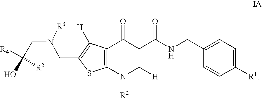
[R4]C(CN([R3])CC1=C([H])C2=C(S1)N([R2])C([H])=C(C(NCC1=CC=C([R1])C=C1)=O)C2=O)(O)[R5]
